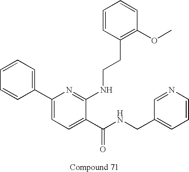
C1=CC(C2=CC=C(C(NCC3=CC=CN=C3)=O)C(NCCC3=C(OC)C=CC=C3)=N2)=CC=C1
